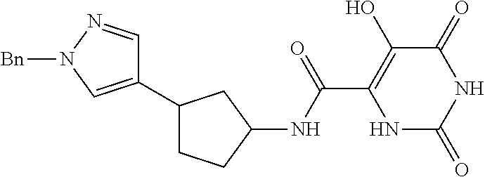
C(C1=C(O)C(=O)NC(=O)N1)(=O)NC1CC(C2=CN([Bn])N=C2)CC1
